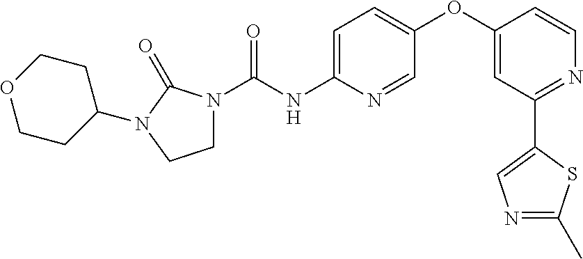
N1(C(NC2=CC=C(OC3=CC(C4=CN=C(C)S4)=NC=C3)C=N2)=O)CCN(C2CCOCC2)C1=O
